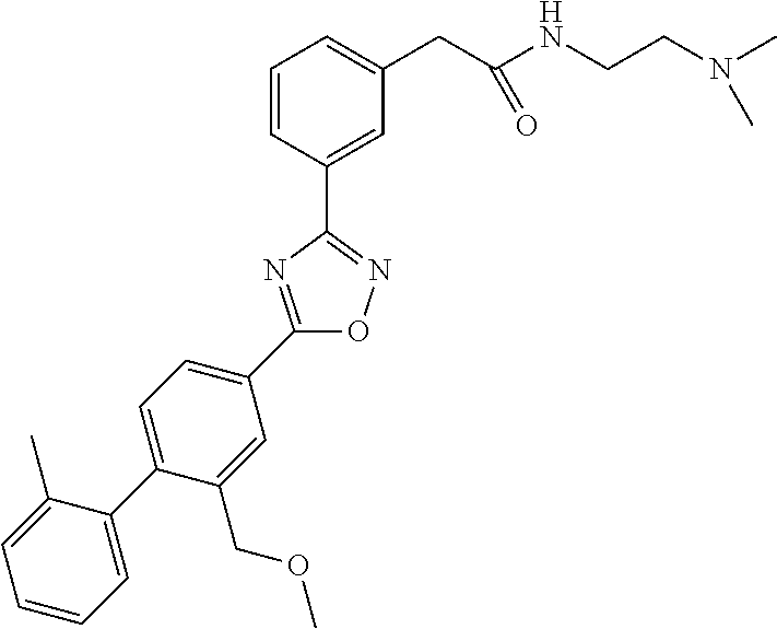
C1=CC(C2=NOC(C3=CC=C(C4=CC=CC=C4C)C(COC)=C3)=N2)=CC(CC(NCCN(C)C)=O)=C1
